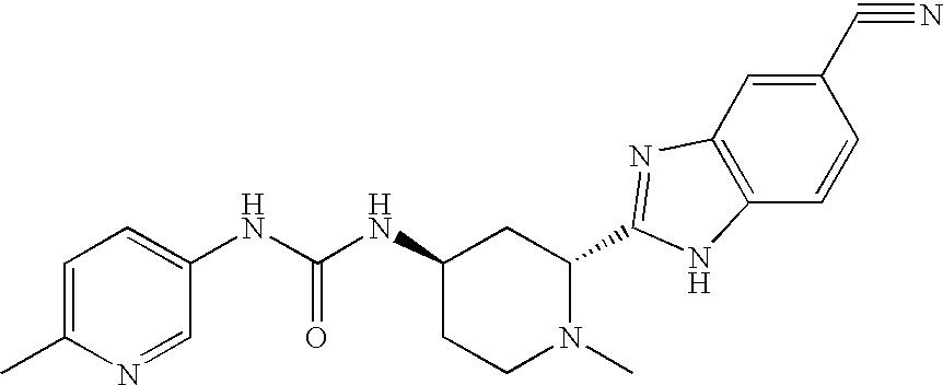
N(C(NC1CCN(C)C(C2=NC3=C(C=CC(C#N)=C3)N2)C1)=O)C1=CC=C(C)N=C1
